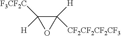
C1([CF2CF2CF2CF3])([H])C([H])([F3CF2C])O1
